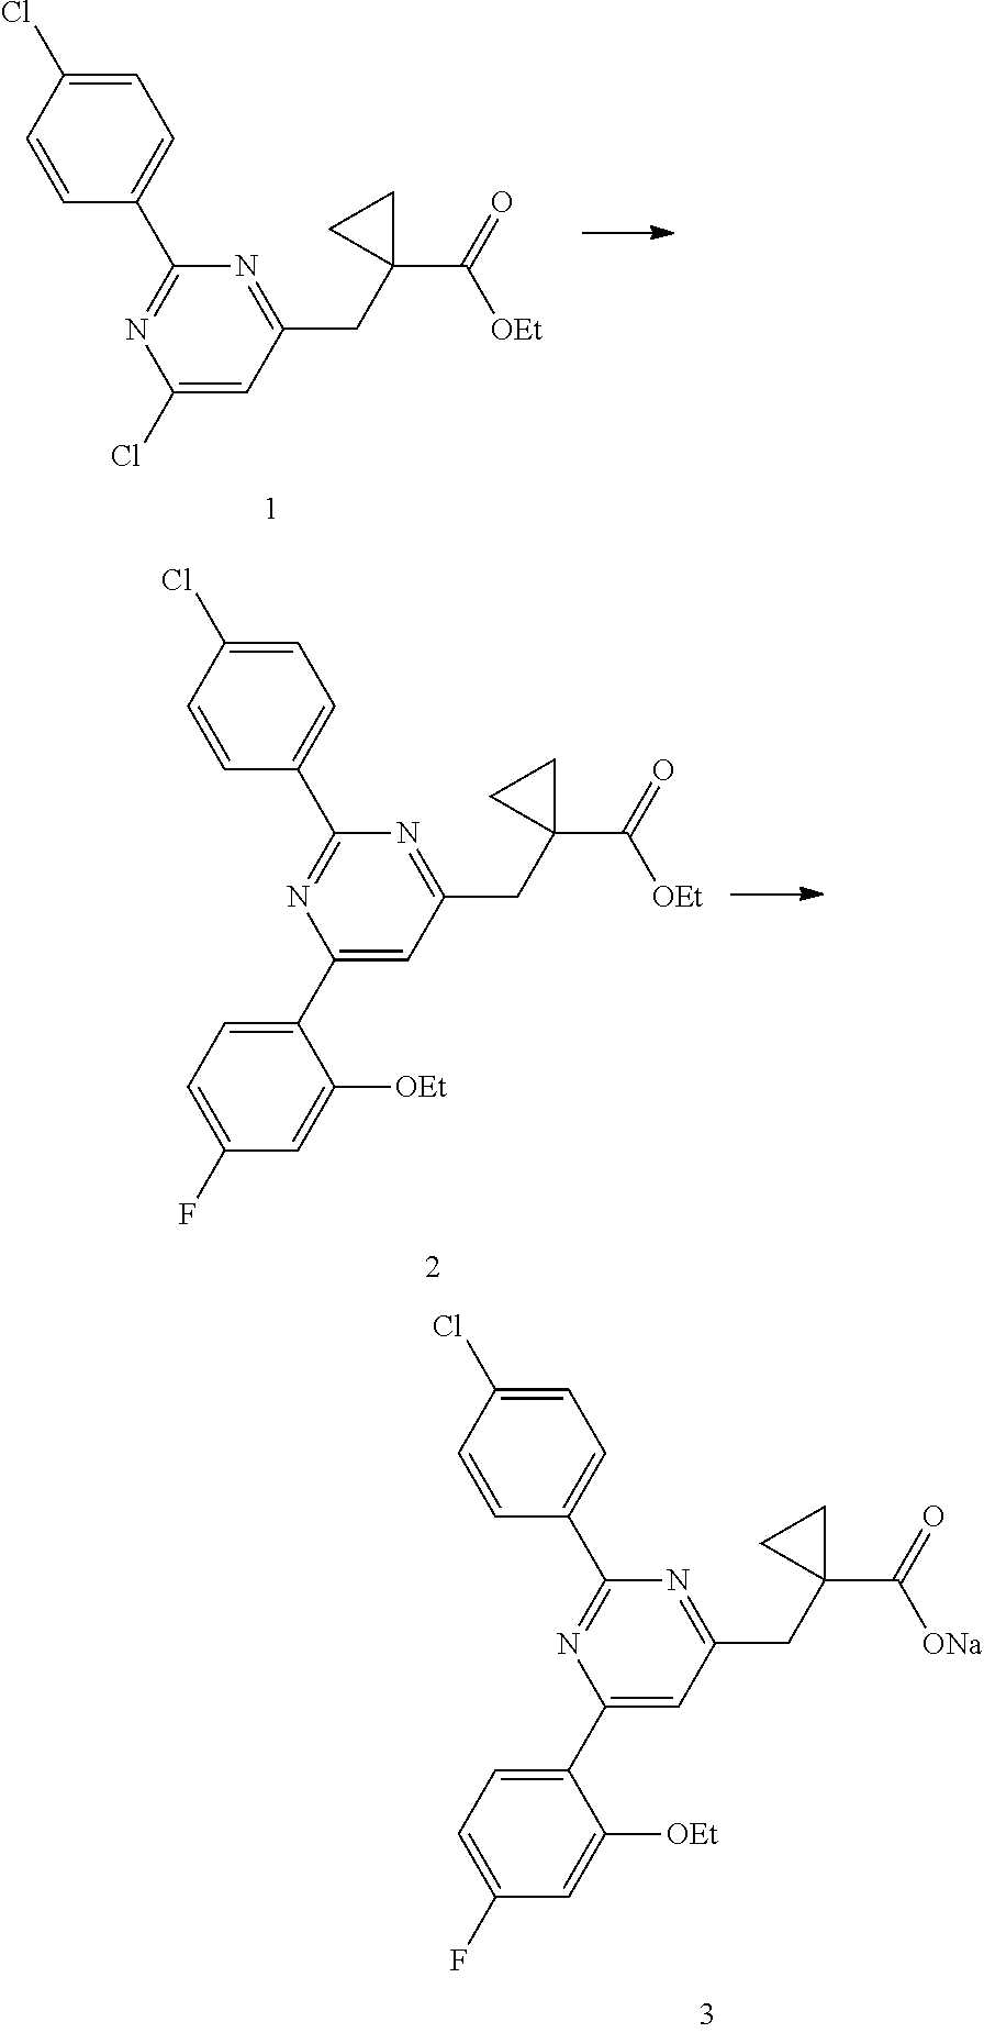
C1(Cl)=CC(CC2(C(=O)[OEt])CC2)=NC(C2=CC=C(Cl)C=C2)=N1.C1(C2=CC=C(F)C=C2[OEt])=CC(CC2(C(=O)[OEt])CC2)=NC(C2=CC=C(Cl)C=C2)=N1.C1(C2=CC=C(F)C=C2[OEt])=CC(CC2(C(=O)[ONa])CC2)=NC(C2=CC=C(Cl)C=C2)=N1
